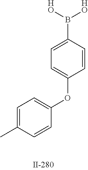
C1=C(B([HO])[HO])C=CC(OC2=CC=C(C)C=C2)=C1
